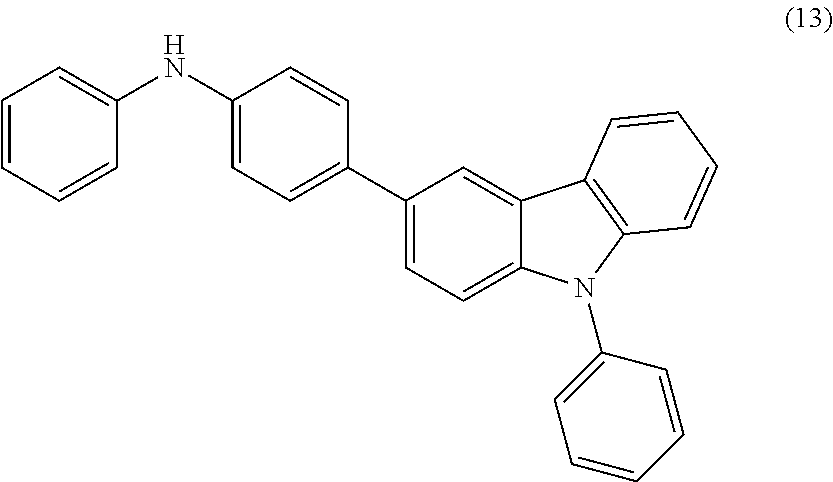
C1=CC=CC(NC2=CC=C(C3=CC=C4C(=C3)C3=C(N4C4=CC=CC=C4)C=CC=C3)C=C2)=C1
